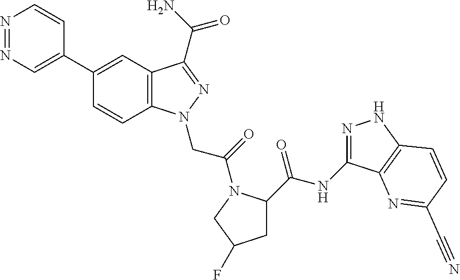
N1=NC=C(C2=CC3=C(C=C2)N(CC(=O)N2C(C(=O)NC4=NNC5=C4N=C(C#N)C=C5)CC(F)C2)N=C3C(=O)N)C=C1
